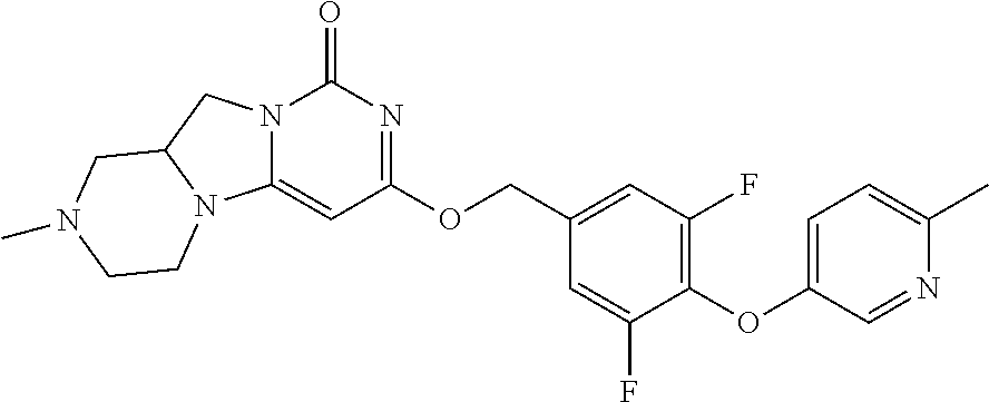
C1(OC2=CC=C(C)N=C2)=C(F)C=C(COC2=NC(=O)N3C(=C2)N2C(C3)CN(C)CC2)C=C1F
